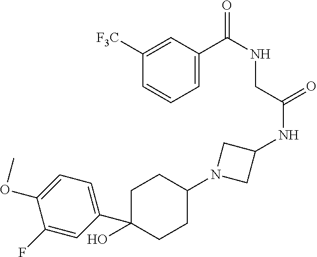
C1C(C2=CC=C(OC)C(F)=C2)(O)CCC(N2CC(NC(=O)CNC(=O)C3=CC=CC([F3C])=C3)C2)C1
